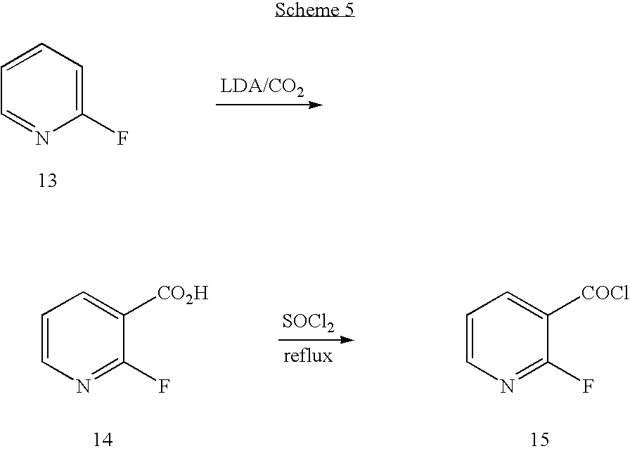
C1=CC=C(F)N=C1.C1=CN=C(F)C([CO2H])=C1.[SOCl2].C1=CN=C(F)C([COCl])=C1
